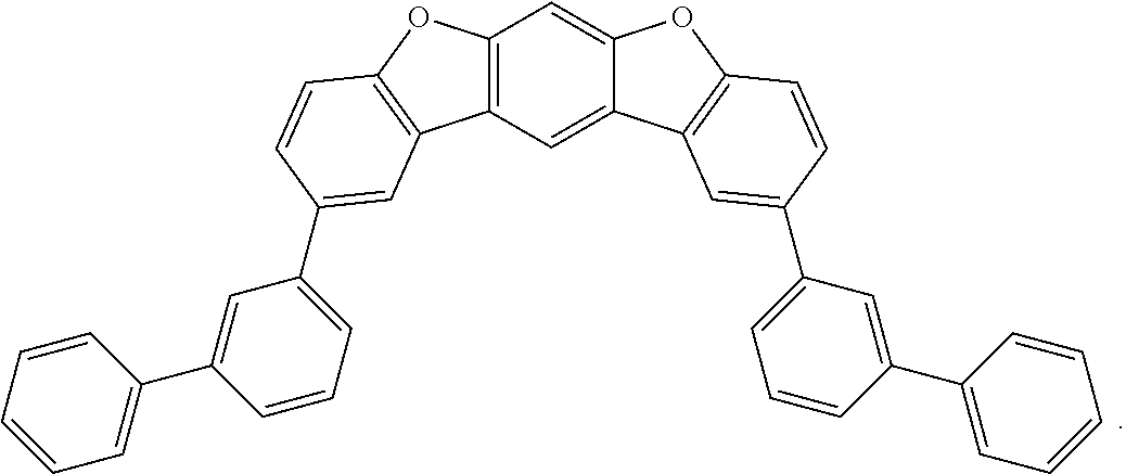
C12=C(C=C3C(=C1)OC1=C3C=C(C3=CC=CC(C4=CC=CC=C4)=C3)C=C1)C1=C(O2)C=CC(C2=CC=CC(C3=CC=CC=C3)=C2)=C1
